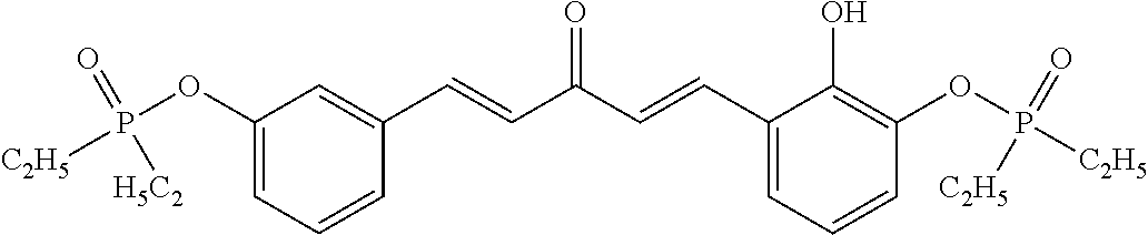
C1(OP([C2H5])(=O)[H5C2])=CC=CC(C=CC(C=CC2=CC=CC(OP([C2H5])(=O)[C2H5])=C2O)=O)=C1
